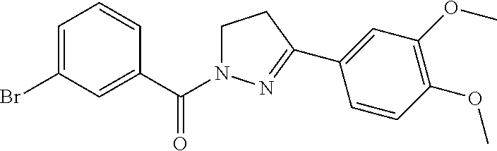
C1N(C(C2=CC(Br)=CC=C2)=O)N=C(C2=CC(OC)=C(OC)C=C2)C1
